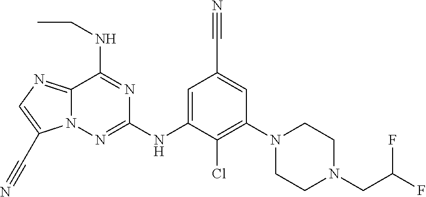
C12=NC=C(C#N)N1N=C(NC1=CC(C#N)=CC(N3CCN(CC(F)F)CC3)=C1Cl)N=C2NCC
